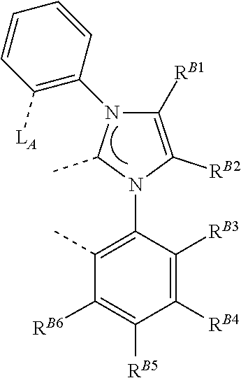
C1(C)N(C2=C([LA])C=CC=C2)C([RB1])=C([RB2])N1C1=C(C)C([RB6])=C([RB5])C([RB4])=C1[RB3]
